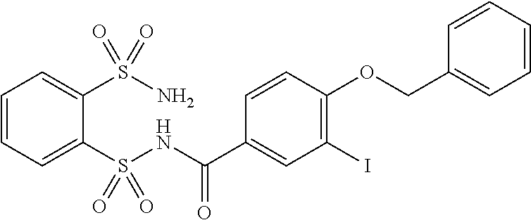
O(C1=C(I)C=C(C(NS(C2=CC=CC=C2S(=O)(=O)N)(=O)=O)=O)C=C1)CC1=CC=CC=C1
